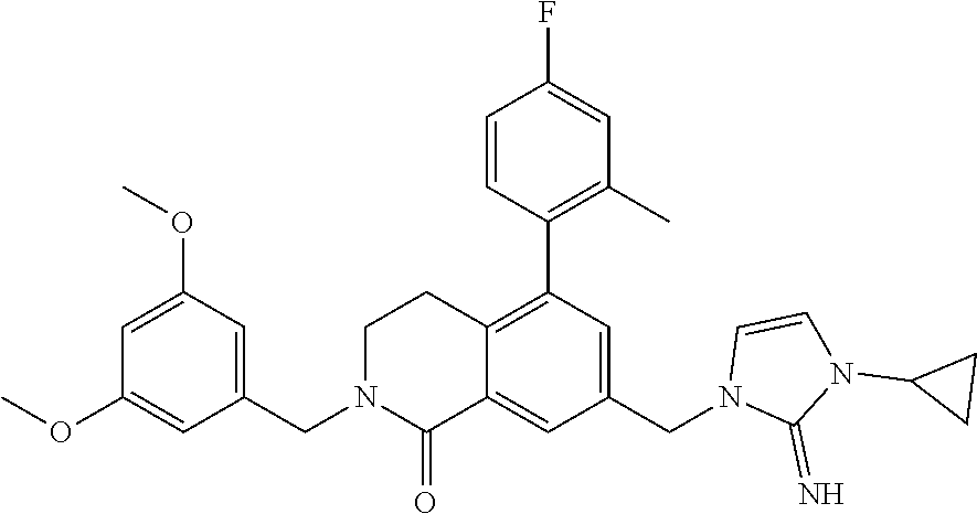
C1=CC(C2=C3C(=CC(CN4C(=N)N(C5CC5)C=C4)=C2)C(=O)N(CC2=CC(OC)=CC(OC)=C2)CC3)=C(C)C=C1F
